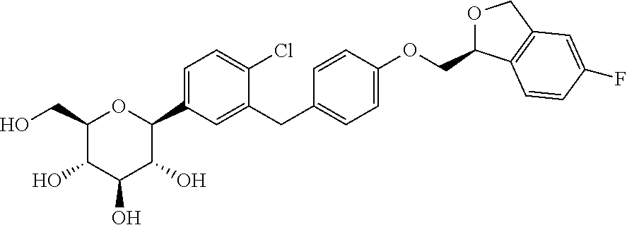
C1(CO)C(O)C(O)C(O)C(C2=CC=C(Cl)C(CC3=CC=C(OCC4OCC5=C4C=CC(F)=C5)C=C3)=C2)O1
